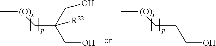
[(O)x](CC(CO)([R22])CO)C.[(O)x](CCCO)C
